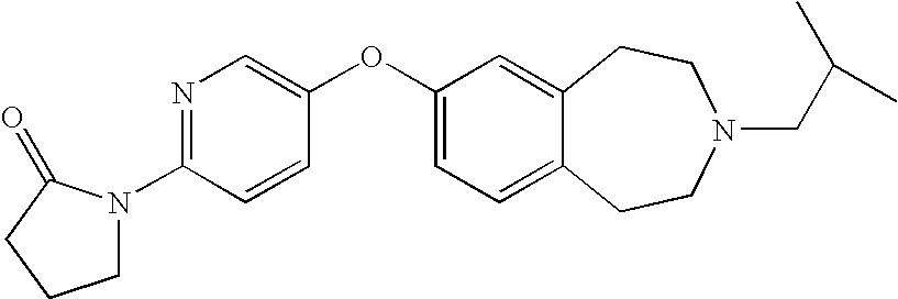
C1=C(OC2=CN=C(N3CCCC3=O)C=C2)C=C2C(=C1)CCN(CC(C)C)CC2
